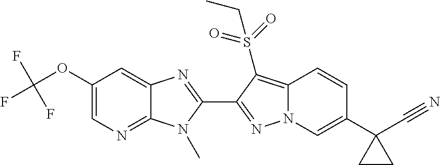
C1(OC(F)(F)F)=CN=C2C(=C1)N=C(C1=NN3C(=C1S(=O)(=O)CC)C=CC(C1(C#N)CC1)=C3)N2C
